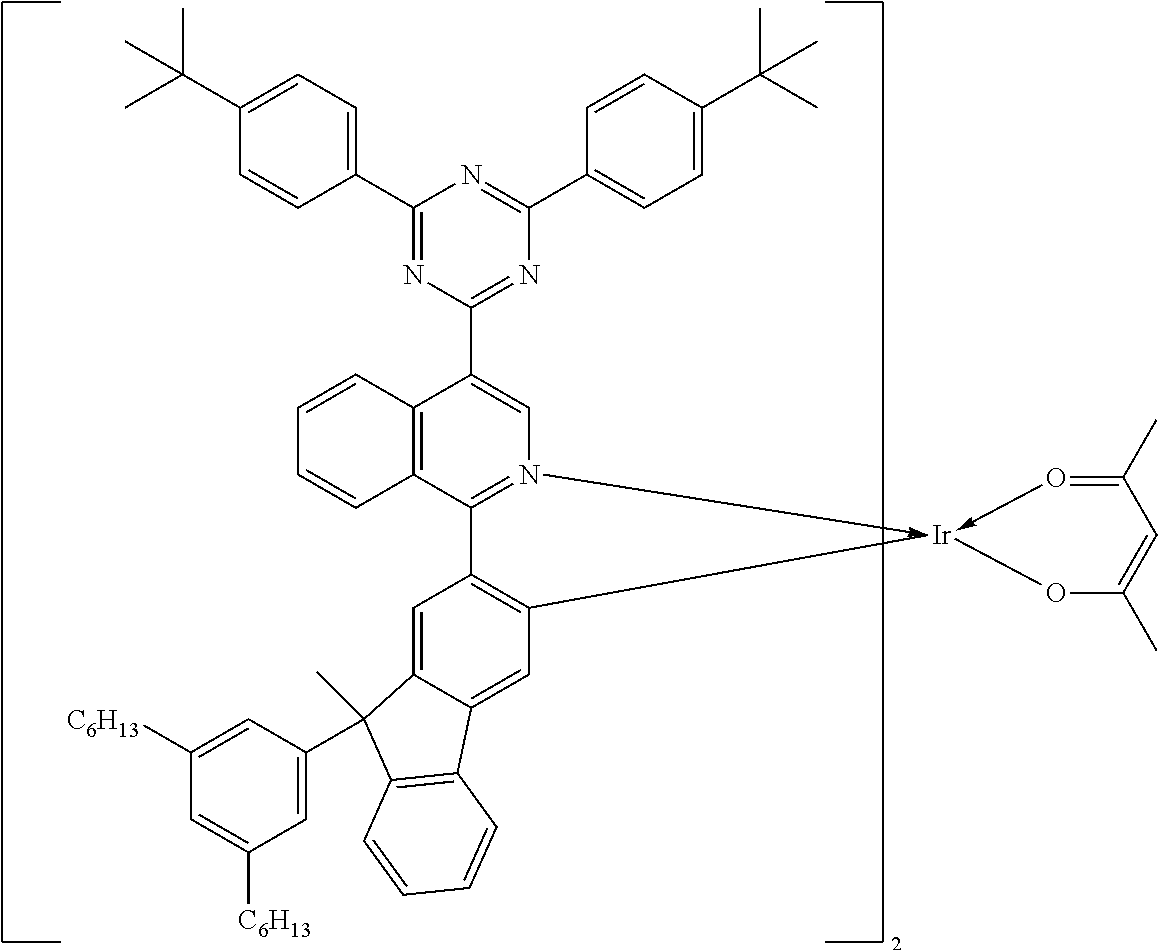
C1(C(C)(C)C)=CC=C(C2=NC(C3=CN4->[Ir]5(-O=C(C)C=C(C)O5)C5=C(C=4C4=C3C=CC=C4)C=C3C(=C5)C4=C(C3(C3=CC([C6H13])=CC([C6H13])=C3)C)C=CC=C4)=NC(C3=CC=C(C(C)(C)C)C=C3)=N2)C=C1
